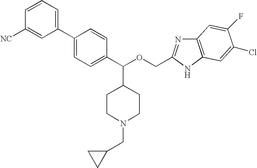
C1=CC([NC])=CC(C2=CC=C(C(OCC3=NC4=C(N3)C=C(Cl)C(F)=C4)C3CCN(CC4CC4)CC3)C=C2)=C1
